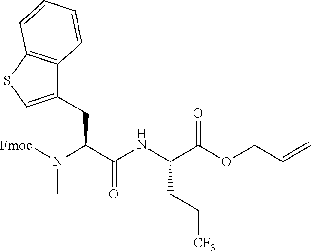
N(C(C(NC(C(OCC=C)=O)CC[CF3])=O)CC1=CSC2=C1C=CC=C2)([Fmoc])C
